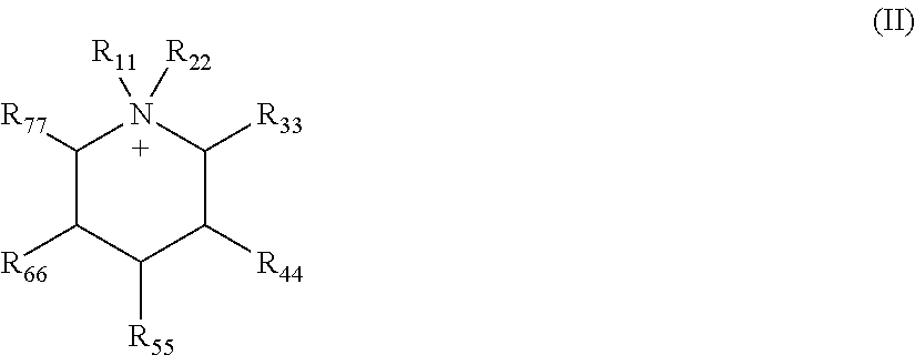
C1([R77])C([R66])C([R55])C([R44])C([R33])N1([R11])[R22]
